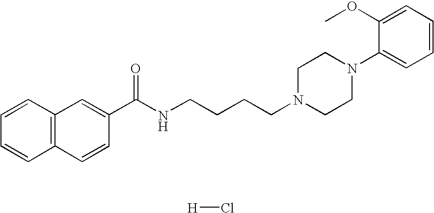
C1=CC2=C(C=C1)C=CC(C(NCCCCN1CCN(C3=CC=CC=C3OC)CC1)=O)=C2.[H]Cl
